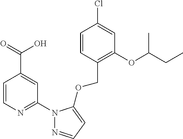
C1=CC(COC2=CC=NN2C2=NC=CC(C(=O)O)=C2)=C(OC(CC)C)C=C1Cl
